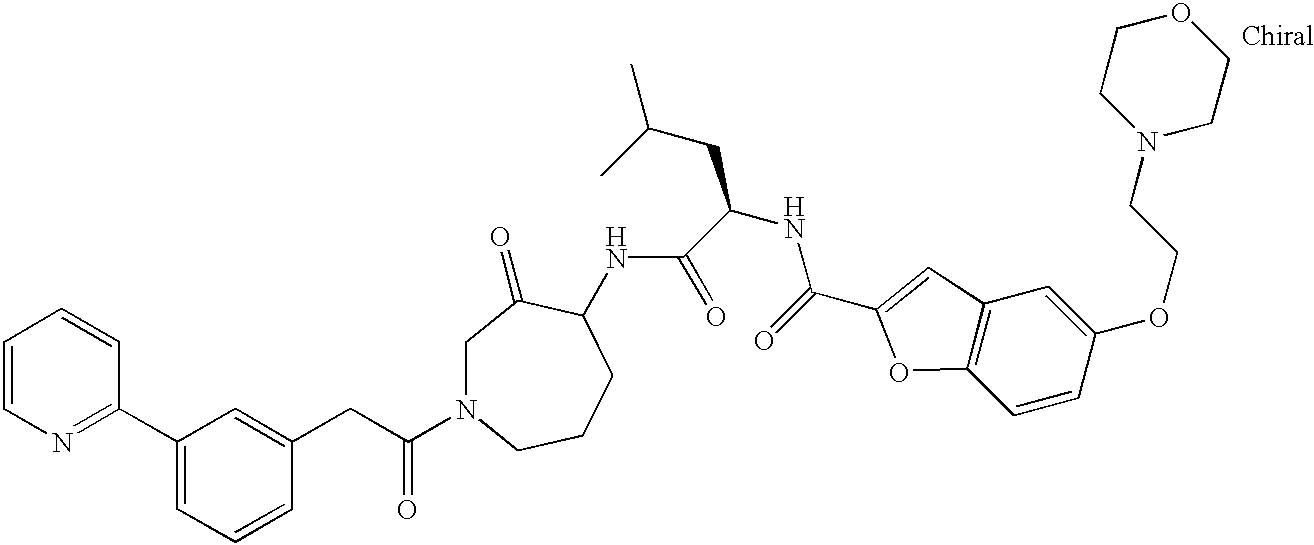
C1(C2=NC=CC=C2)=CC=CC(CC(=O)N2CC(=O)C(NC(=O)C(NC(=O)C3=CC4=C(C=CC(OCCN5CCOCC5)=C4)O3)CC(C)C)CCC2)=C1
